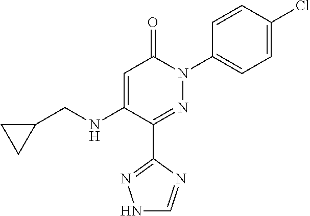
C1=C(NCC2CC2)C(C2=NNC=N2)=NN(C2=CC=C(Cl)C=C2)C1=O
